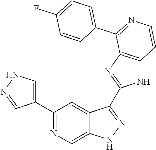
C1(C2=NC=C3C(=C2)C(C2=NC4=C(N2)C=CN=C4C2=CC=C(F)C=C2)=NN3)=CNN=C1
